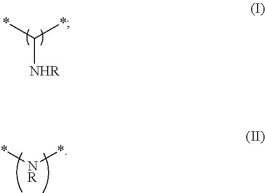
C([NHR])(*)*.*[NR]*
